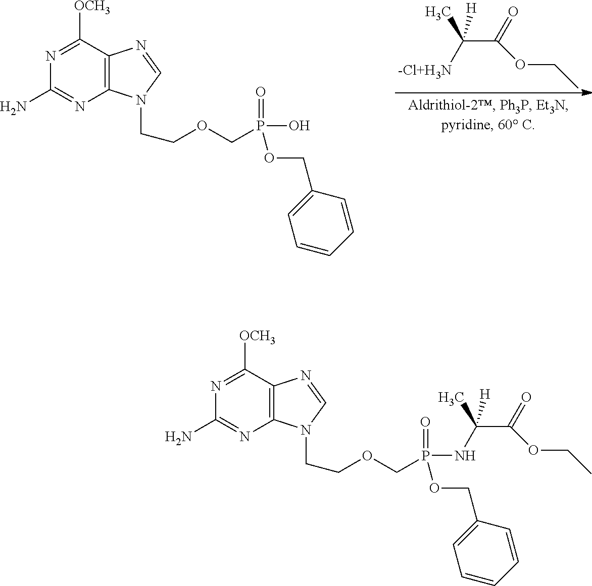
N1=C([OCH3])C2=C(N=C1N)N(CCOCP(=O)(OCC1=CC=CC=C1)NC(C(=O)OCC)(C)[H])C=N2.C(C(=O)OCC)([-Cl+H3N])(C)[H].N1=C([OCH3])C2=C(N=C1N)N(CCOCP(=O)(O)OCC1=CC=CC=C1)C=N2
